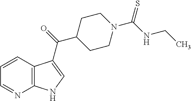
C12=C(C=CC=N1)C(C(=O)C1CCN(C(NCC)=S)CC1)=CN2
